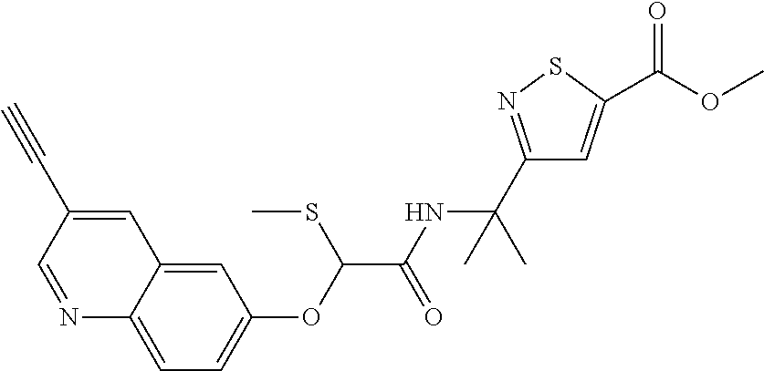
N1=CC(C#C)=CC2=CC(OC(C(NC(C3=NSC(C(=O)OC)=C3)(C)C)=O)SC)=CC=C12
